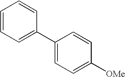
C1=CC=C(C2=CC=C([OMe])C=C2)C=C1
